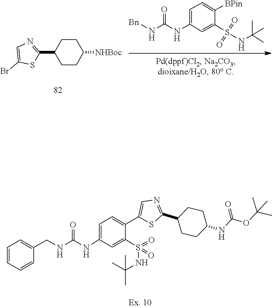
CC(OC(=O)NC1CCC(C2=NC=C(C3=CC=C(NC(=O)NCC4=CC=CC=C4)C=C3S(=O)(=O)NC(C)(C)C)S2)CC1)(C)C.O=S(=O)(C1=CC(NC(N[Bn])=O)=CC=C1[BPin])NC(C)(C)C.C1(C2CCC([NHBoc])CC2)=NC=C(Br)S1
